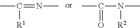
CC(=NC)[R1].CC(N(C)[R2])=O
